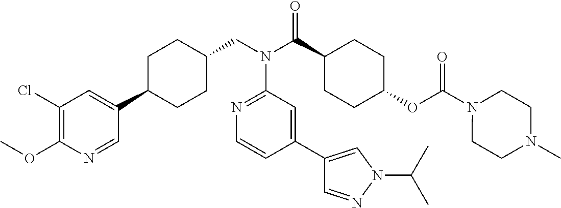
C1(Cl)=C(OC)N=CC(C2CCC(CN(C(C3CCC(OC(N4CCN(C)CC4)=O)CC3)=O)C3=NC=CC(C4=CN(C(C)C)N=C4)=C3)CC2)=C1
